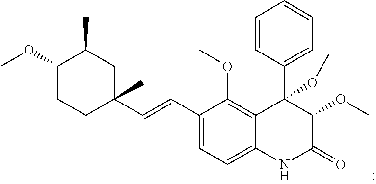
C1=CC(C2(OC)C3=C(OC)C(C=CC4(C)CC(C)C(OC)CC4)=CC=C3NC(=O)C2OC)=CC=C1
